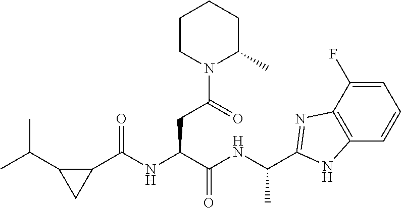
C1=C(F)C2=C(C=C1)NC(C(NC(C(NC(C1C(C(C)C)C1)=O)CC(N1C(C)CCCC1)=O)=O)C)=N2
